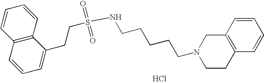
Cl.C(CCCCN1CCC2=C(C1)C=CC=C2)NS(CCC1=CC=CC2=C1C=CC=C2)(=O)=O
